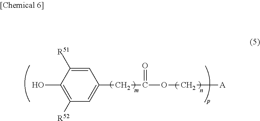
OC1=C([R52])C=C(CC(OC[A])=O)C=C1[R51]
